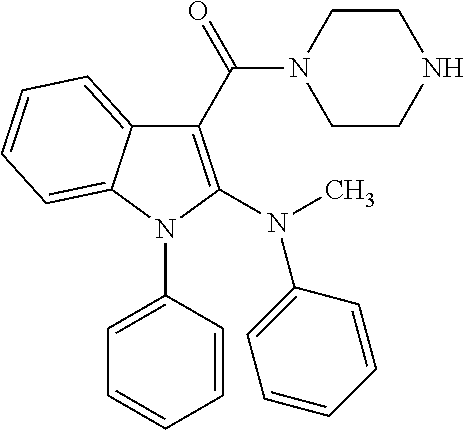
C1(C(=O)N2CCNCC2)=C(N(C)C2=CC=CC=C2)N(C2=CC=CC=C2)C2=CC=CC=C12
